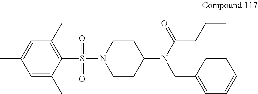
C1(S(N2CCC(N(CC3=CC=CC=C3)C(CCC)=O)CC2)(=O)=O)=C(C)C=C(C)C=C1C
